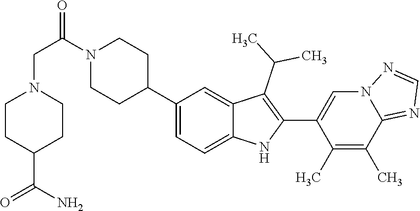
C1(C2CCN(C(CN3CCC(C(N)=O)CC3)=O)CC2)=CC=C2C(=C1)C(C(C)C)=C(C1=CN3C(=NC=N3)C(C)=C1C)N2
